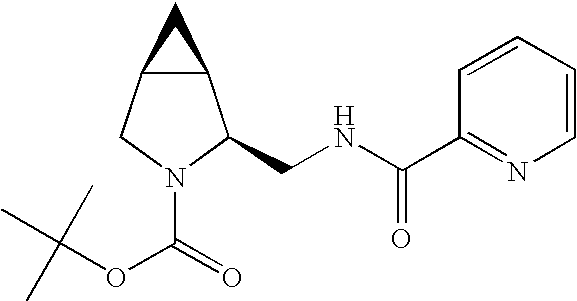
C12C(CN(C(=O)OC(C)(C)C)C1CNC(C1=NC=CC=C1)=O)C2
